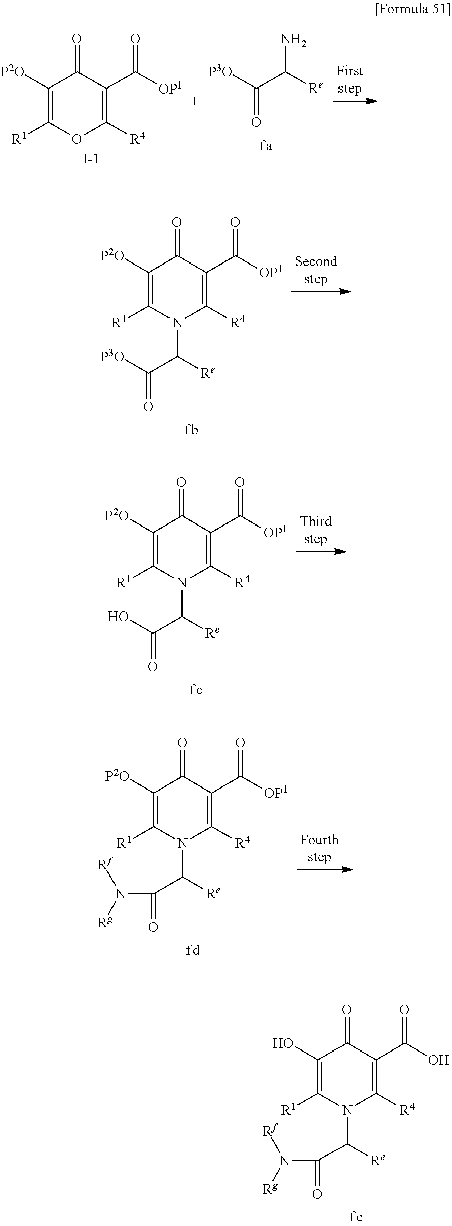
C1(O)=C([R1])N(C([Re])C(N([Rf])[Rg])=O)C([R4])=C(C(O)=O)C1=O.C1([P2O])=C([R1])OC([R4])=C(C([OP1])=O)C1=O.[I-].C([P3O])(C([Re])N)=O.C1([P2O])=C([R1])N(C([Re])C([P3O])=O)C([R4])=C(C([OP1])=O)C1=O.C1([P2O])=C([R1])N(C([Re])C(O)=O)C([R4])=C(C([OP1])=O)C1=O.C1([P2O])=C([R1])N(C([Re])C(N([Rf])[Rg])=O)C([R4])=C(C([OP1])=O)C1=O
